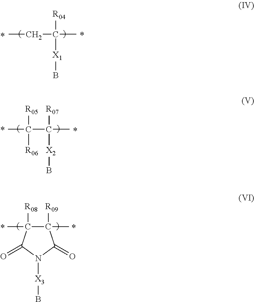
CCC(C)([R04])[X1]B.CC(C(C)([R07])[X2]B)([R05])[R06].C1([R09])(C)C([R08])(C)C(=O)N([X3]B)C1=O
